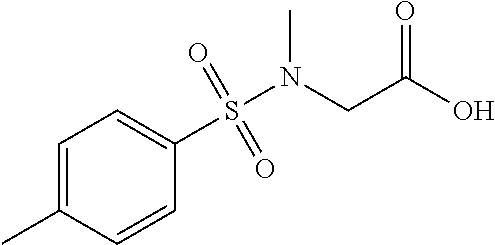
C1=C(C)C=CC(S(N(CC(O)=O)C)(=O)=O)=C1
